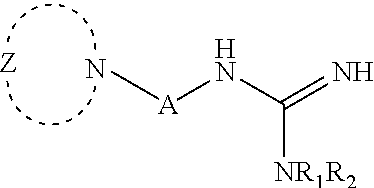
N.C[A]NC(=N)[NR1R2]
